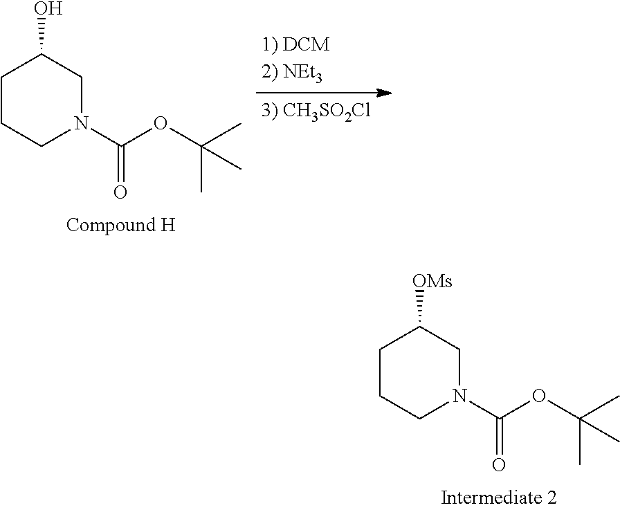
C1CCN(C(=O)OC(C)(C)C)CC1O.C1CCN(C(=O)OC(C)(C)C)CC1[OMs]
